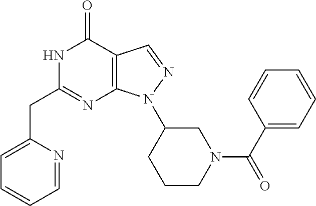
N1C(CC2=CC=CC=N2)=NC2=C(C1=O)C=NN2C1CCCN(C(C2=CC=CC=C2)=O)C1
